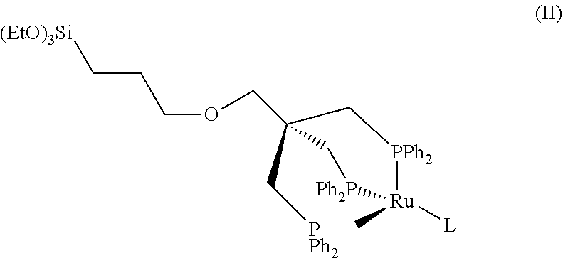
[(EtO)3Si]CCCOCC1(C[PPh2])C[PPh2][Ru](C)([L])[Ph2P]C1
